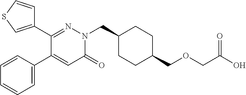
C1(C2=NN(CC3CCC(COCC(O)=O)CC3)C(=O)C=C2C2=CC=CC=C2)=CSC=C1
